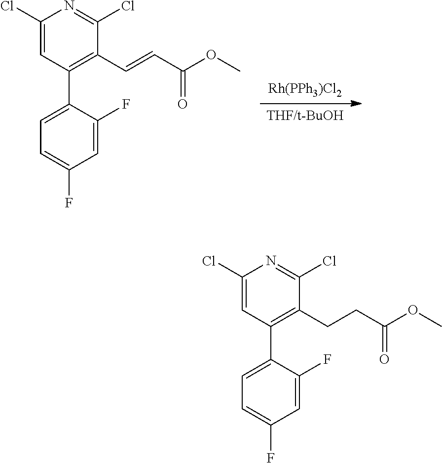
[Rh(PPh3)Cl2].[THF/t-BuOH].C1(C2=C(C=CC(OC)=O)C(Cl)=NC(Cl)=C2)=CC=C(F)C=C1F.C1(C2=C(CCC(OC)=O)C(Cl)=NC(Cl)=C2)=CC=C(F)C=C1F
